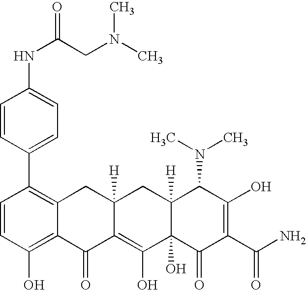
C1=CC(O)=C2C(=C1C1=CC=C(NC(CN(C)C)=O)C=C1)CC1([H])C(=C(O)C3(O)C([H])(C1)C(N(C)C)C(O)=C(C(N)=O)C3=O)C2=O
